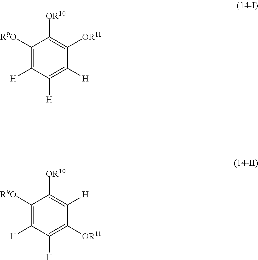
C1([R9O])=C([H])C([H])=C([H])C([OR11])=C1[OR10].C1([R9O])=C([H])C([H])=C([OR11])C([H])=C1[OR10]
